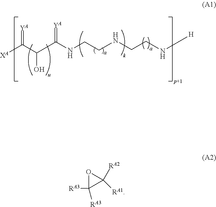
[XA]C(C(C(NCCNCCN[H])=[YA])O)=[YA].O1C([RA2])([RA1])C1([RA3])[RA3]
